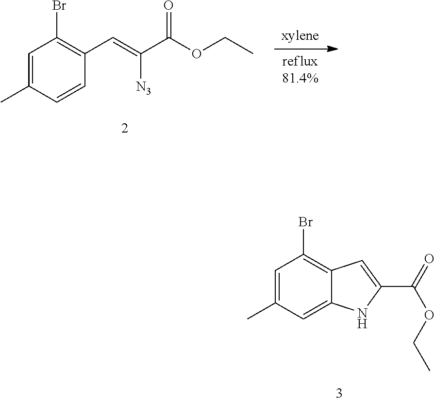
C1=C(C)C=C2C(=C1Br)C=C(C(=O)OCC)N2.C1=C(C)C=CC(C=C(C(OCC)=O)[N3])=C1Br
